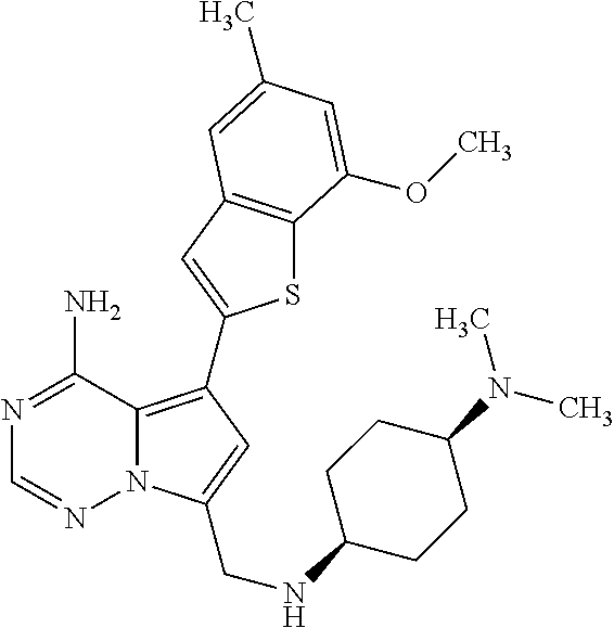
C12=C(C3=CC4=C(S3)C(OC)=CC(C)=C4)C=C(CNC3CCC(N(C)C)CC3)N1N=CN=C2N
